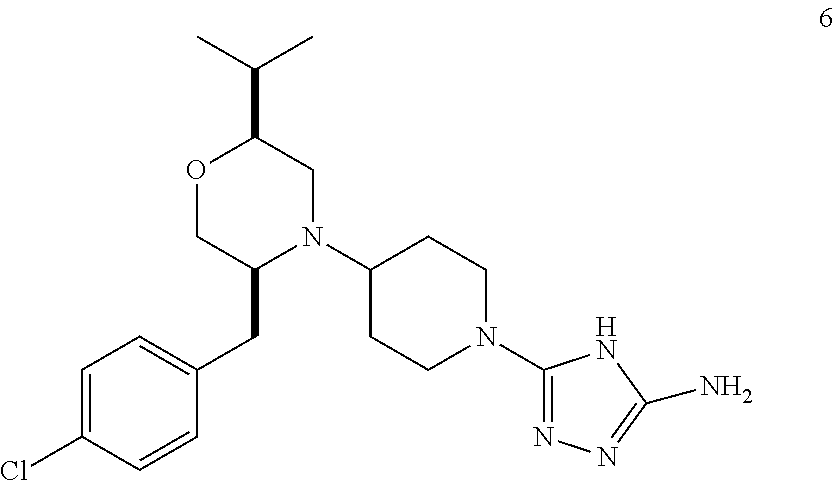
C1=C(Cl)C=CC(CC2N(C3CCN(C4=NN=C(N)N4)CC3)CC(C(C)C)OC2)=C1
